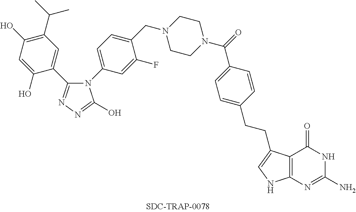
C(CC1=CC=C(C(N2CCN(CC3=CC=C(N4C(C5=CC(C(C)C)=C(O)C=C5O)=NN=C4O)C=C3F)CC2)=O)C=C1)C1=CNC2=C1C(=O)NC(N)=N2
